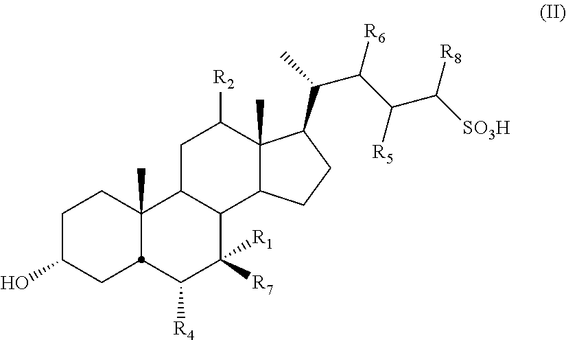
C1C(O)CC2C(C)(C1)C1C(C([R7])([R1])C2[R4])C2C(C)(C([R2])C1)C(C(C(C(C([SO3H])[R8])[R5])[R6])C)CC2
